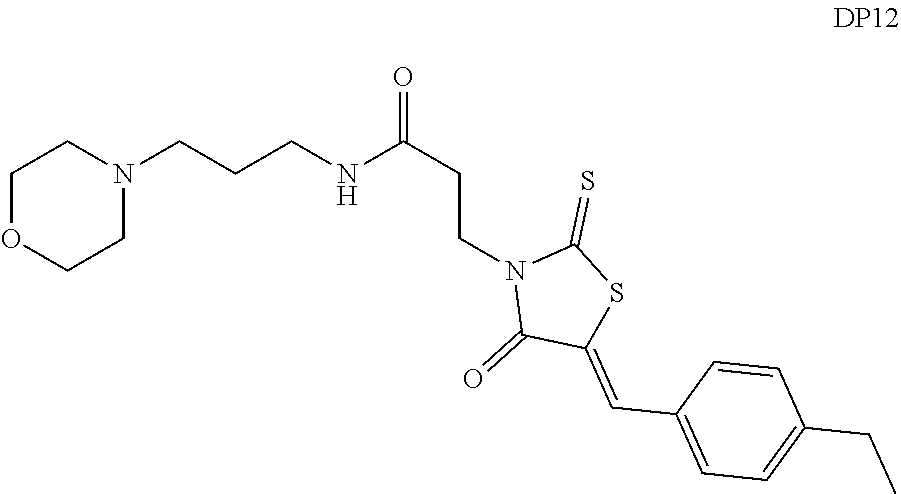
C1OCCN(CCCNC(CCN2C(=O)C(=CC3=CC=C(CC)C=C3)SC2=S)=O)C1
